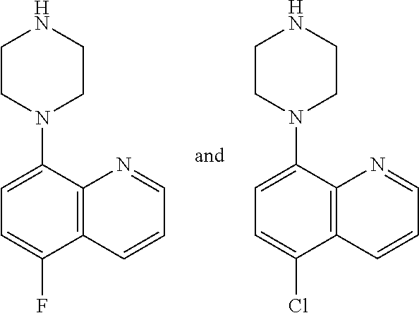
C12=C(C(F)=CC=C1N1CCNCC1)C=CC=N2.C12=C(C(Cl)=CC=C1N1CCNCC1)C=CC=N2
